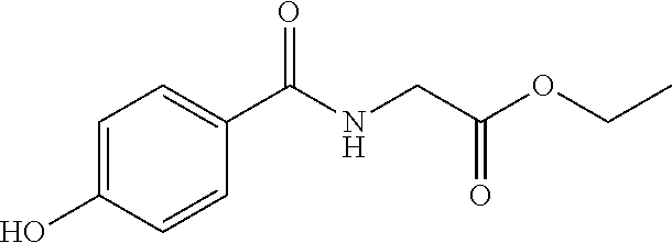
C1=C(O)C=CC(C(NCC(OCC)=O)=O)=C1
